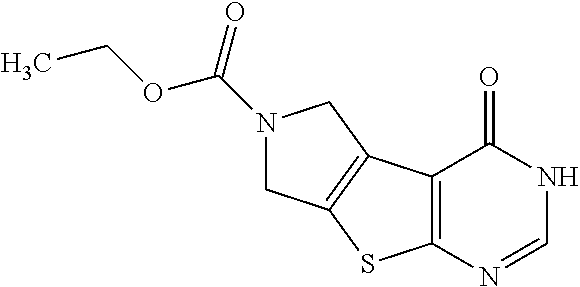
N1(C(OCC)=O)CC2=C(C1)C1=C(S2)N=CNC1=O
